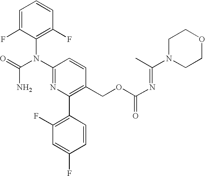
C1=C(F)C(N(C2=NC(C3=C(F)C=C(F)C=C3)=C(COC(N=C(N3CCOCC3)C)=O)C=C2)C(=O)N)=C(F)C=C1
